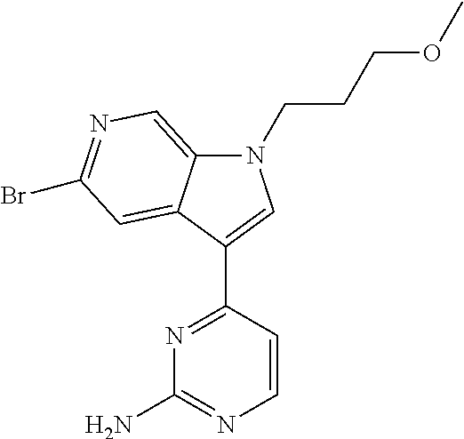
N1=C(C2=CN(CCCOC)C3=CN=C(Br)C=C32)C=CN=C1N
